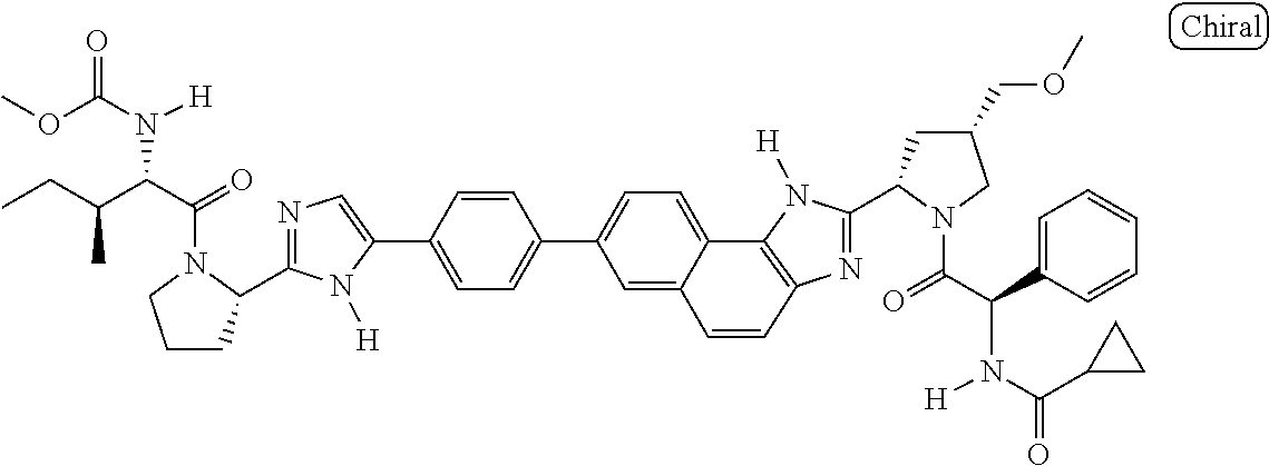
C1(C2=CC=C(C3=CC=C4C5=C(N=C(C6CC(COC)CN6C(=O)C(C6=CC=CC=C6)N([H])C(C6CC6)=O)N5[H])C=CC4=C3)C=C2)=CN=C(C2CCCN2C(=O)C(C(CC)C)N([H])C(OC)=O)N1[H]
